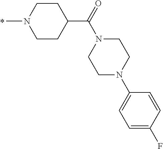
N1(C)CCC(C(N2CCN(C3=CC=C(F)C=C3)CC2)=O)CC1
